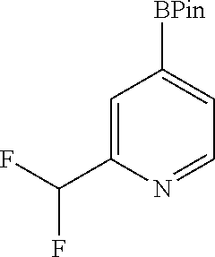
C1=C(C(F)F)N=CC=C1[BPin]
